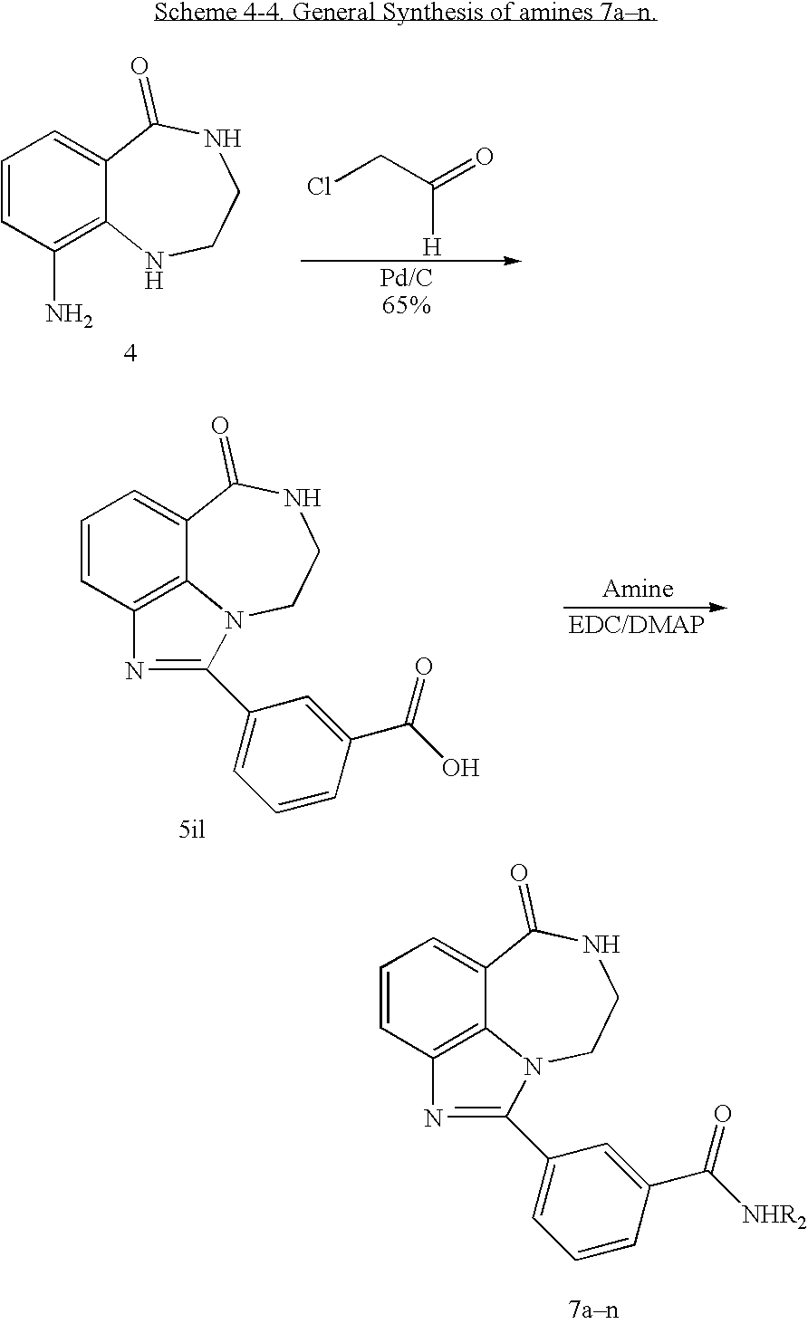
ClCC(=O)[H].C1=CC(N)=C2C(=C1)C(=O)NCCN2.C1=CC2=C3C(=C1)C(=O)NCCN3C(C1=CC=CC(C([NHR2])=O)=C1)=N2.C1=CC2=C3C(=C1)C(=O)NCCN3C(C1=CC=CC(C(O)=O)=C1)=N2
